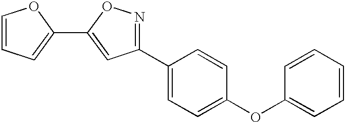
C1(C2=CC=C(OC3=CC=CC=C3)C=C2)=NOC(C2=CC=CO2)=C1
